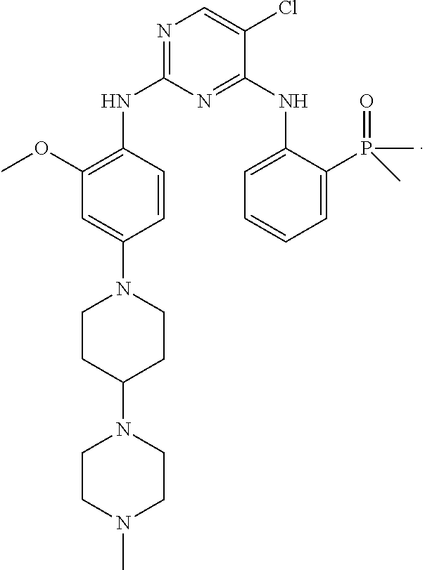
N1=C(NC2=C(OC)C=C(N3CCC(N4CCN(C)CC4)CC3)C=C2)N=C(NC2=CC=CC=C2P(=O)(C)C)C(Cl)=C1
